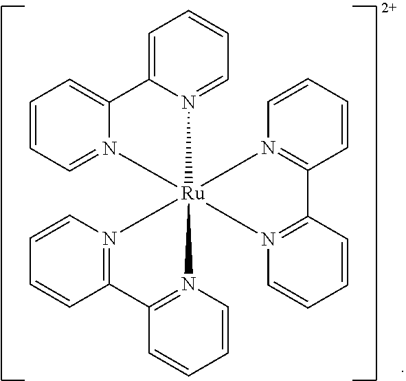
C1=CC=N2C(=C1)C1=CC=CC=N1[Ru]213(N2=C(C=CC=C2)C2=N1C=CC=C2)N1=C(C=CC=C1)C1=N3C=CC=C1
